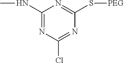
C1(NC)=NC(Cl)=NC(S[PEG])=N1
